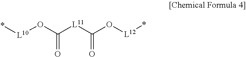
*[L10]OC([L11]C(O[L12]*)=O)=O
